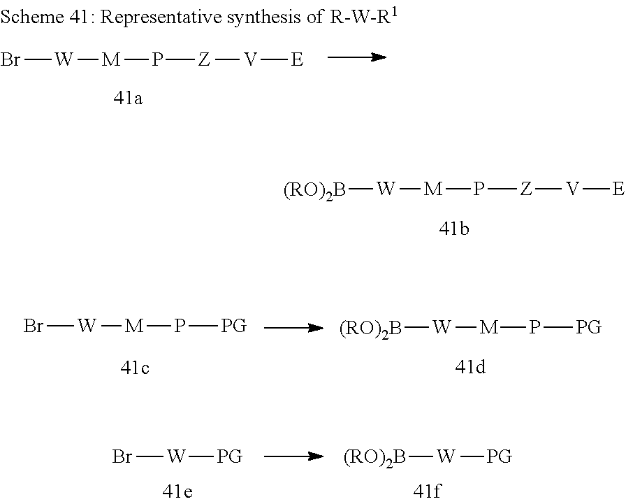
[(RO)2B][W][M]P[Z][V][E].Br[W][M]P[PG].[(RO)2B][W][M]P[PG].Br[W][PG].[(RO)2B][W][PG].Br[W][M]P[Z][V][E]
